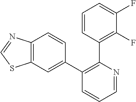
C1=NC(C2=C(F)C(F)=CC=C2)=C(C2=CC3=C(C=C2)N=CS3)C=C1
